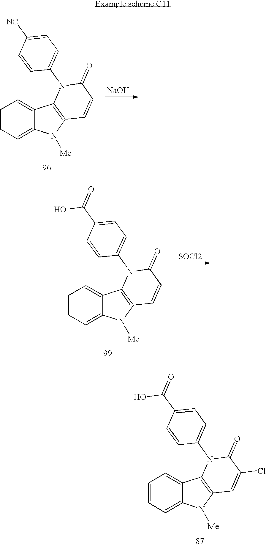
C1=CC=C2C(=C1)C1=C(N2[Me])C=C(Cl)C(=O)N1C1=CC=C(C(=O)O)C=C1.C1=CC=C2C(=C1)C1=C(N2[Me])C=CC(=O)N1C1=CC=C([NC])C=C1.[NaOH].C1=CC=C2C(=C1)C1=C(N2[Me])C=CC(=O)N1C1=CC=C(C(=O)O)C=C1.[SOCl2]
